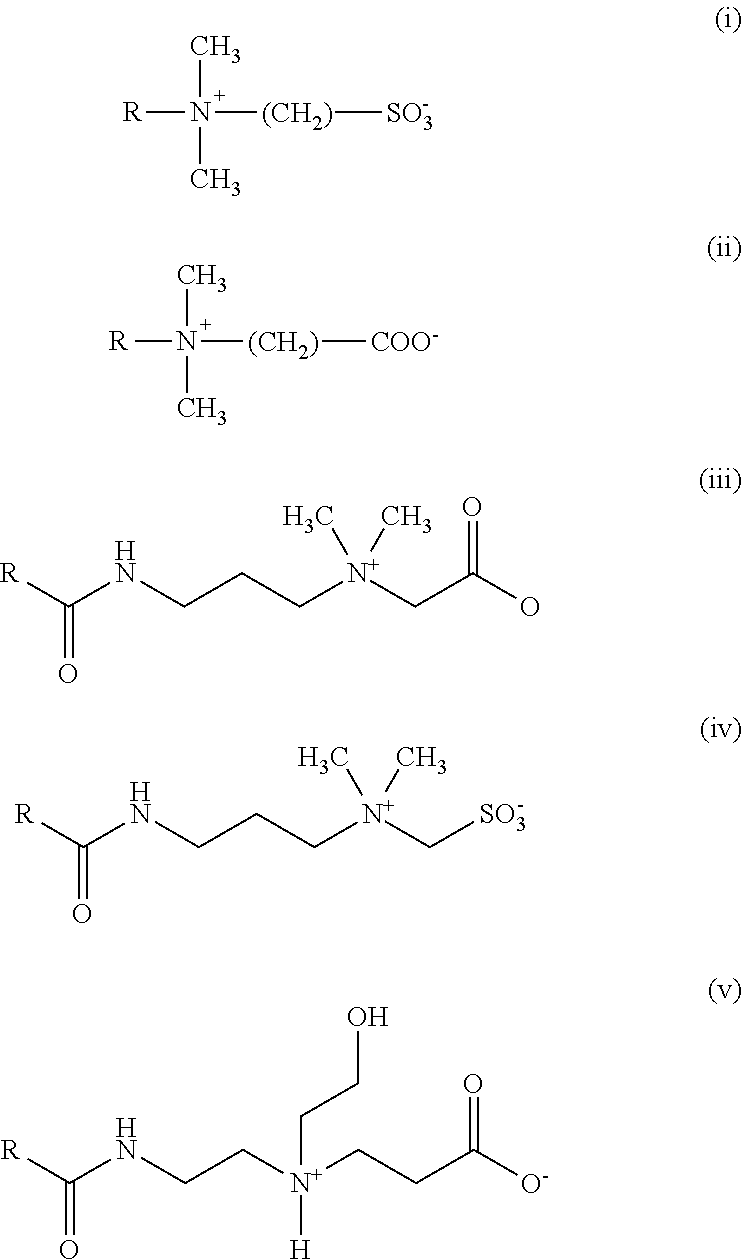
[R]N(C)(C)[(CH2)][SO3].[R]N(C)(C)[(CH2)][COO-].[R]C(NCCC[N+](CC(O)=O)(C)C)=O.[R]C(NCCC[N+](C[SO3])(C)C)=O.[R]C(NCC[N+](CCC([O-])=O)([H])CCO)=O
